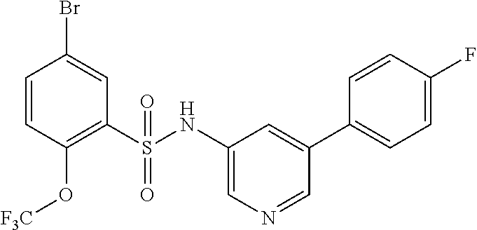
C1=CC(O[F3C])=C(S(NC2=CN=CC(C3=CC=C(F)C=C3)=C2)(=O)=O)C=C1Br
